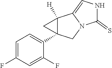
C1=C(F)C=C(F)C(C23C([H])(C4=CNC(=S)N4C2)C3)=C1
